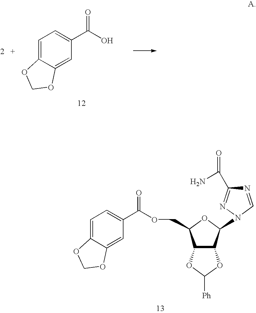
N1=CN(C2C3C(C(COC(C4=CC=C5C(=C4)OCO5)=O)O2)OC([Ph])O3)N=C1C(N)=O.C1=C2C(=CC(C(O)=O)=C1)OCO2
